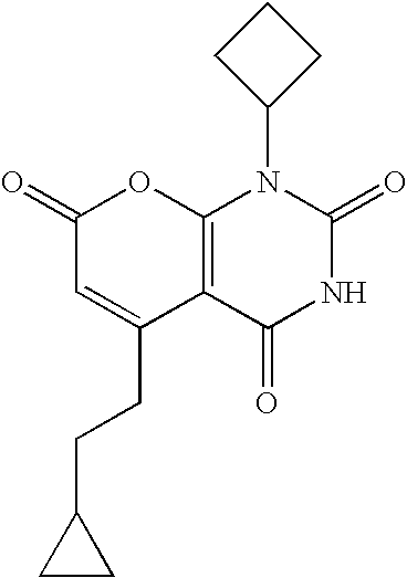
C1(=O)C=C(CCC2CC2)C2=C(O1)N(C1CCC1)C(=O)NC2=O
